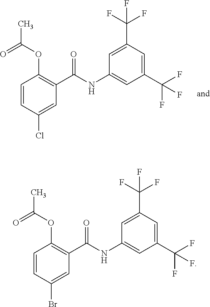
CC(OC1=C(C(NC2=CC(C(F)(F)F)=CC(C(F)(F)F)=C2)=O)C=C(Cl)C=C1)=O.CC(OC1=C(C(NC2=CC(C(F)(F)F)=CC(C(F)(F)F)=C2)=O)C=C(Br)C=C1)=O
